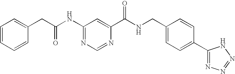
C1=CC=CC(CC(NC2=NC=NC(C(NCC3=CC=C(C4=NN=NN4)C=C3)=O)=C2)=O)=C1
